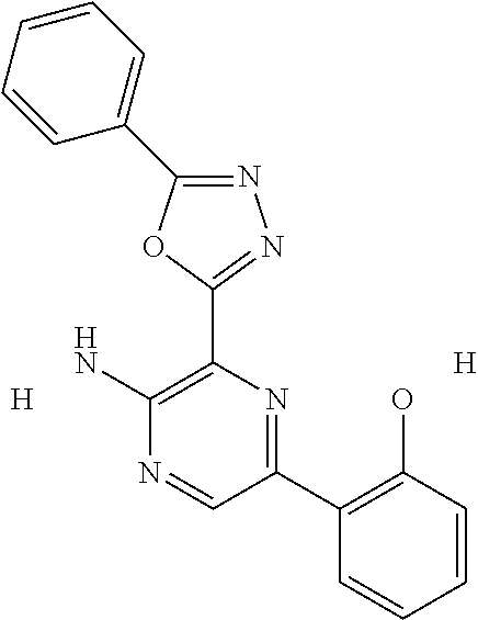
N1=C(C2=CC=CC=C2)OC(C2=C(N)N=CC(C3=C(O)C=CC=C3)=N2)=N1.[H].[H]
